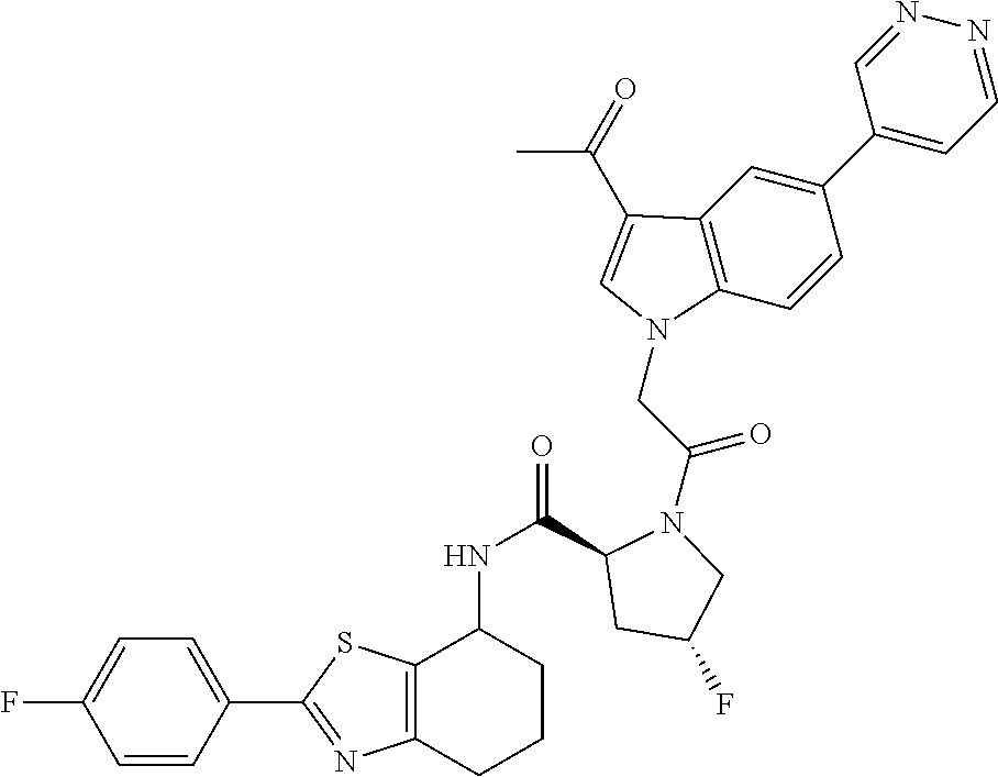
C1=NN=CC(C2=CC3=C(C=C2)N(CC(=O)N2C(C(=O)NC4C5=C(CCC4)N=C(C4=CC=C(F)C=C4)S5)CC(F)C2)C=C3C(=O)C)=C1
